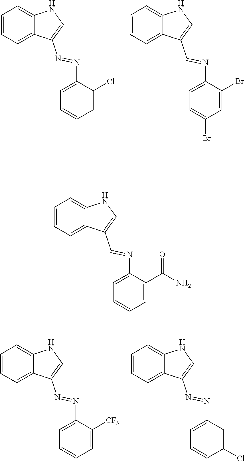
C1=CC=C2C(=C1)C(N=NC1=CC=CC=C1Cl)=CN2.C1=CC=C2C(=C1)C(C=NC1=CC=C(Br)C=C1Br)=CN2.C1=CC=C2C(=C1)C(N=NC1=CC=CC=C1[CF3])=CN2.C1=CC=C2C(=C1)C(N=NC1=CC=CC(Cl)=C1)=CN2.C1=CC=C2C(=C1)C(C=NC1=CC=CC=C1C(N)=O)=CN2
